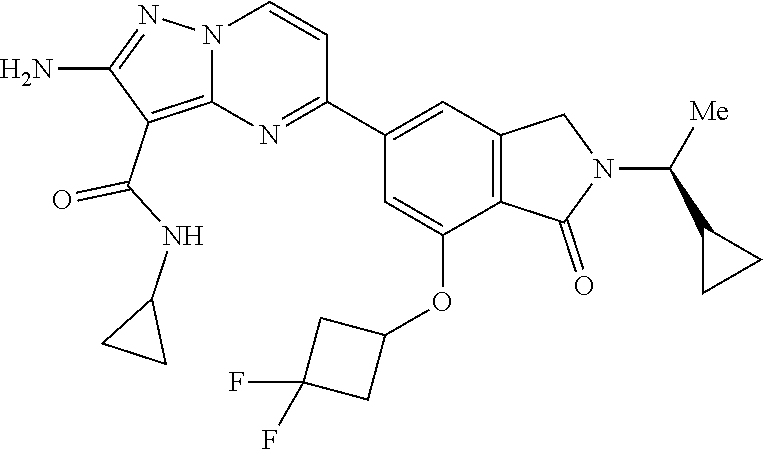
C1(C(=O)NC2CC2)=C2N(N=C1N)C=CC(C1=CC3=C(C(OC4CC(F)(F)C4)=C1)C(=O)N(C(C1CC1)[Me])C3)=N2
